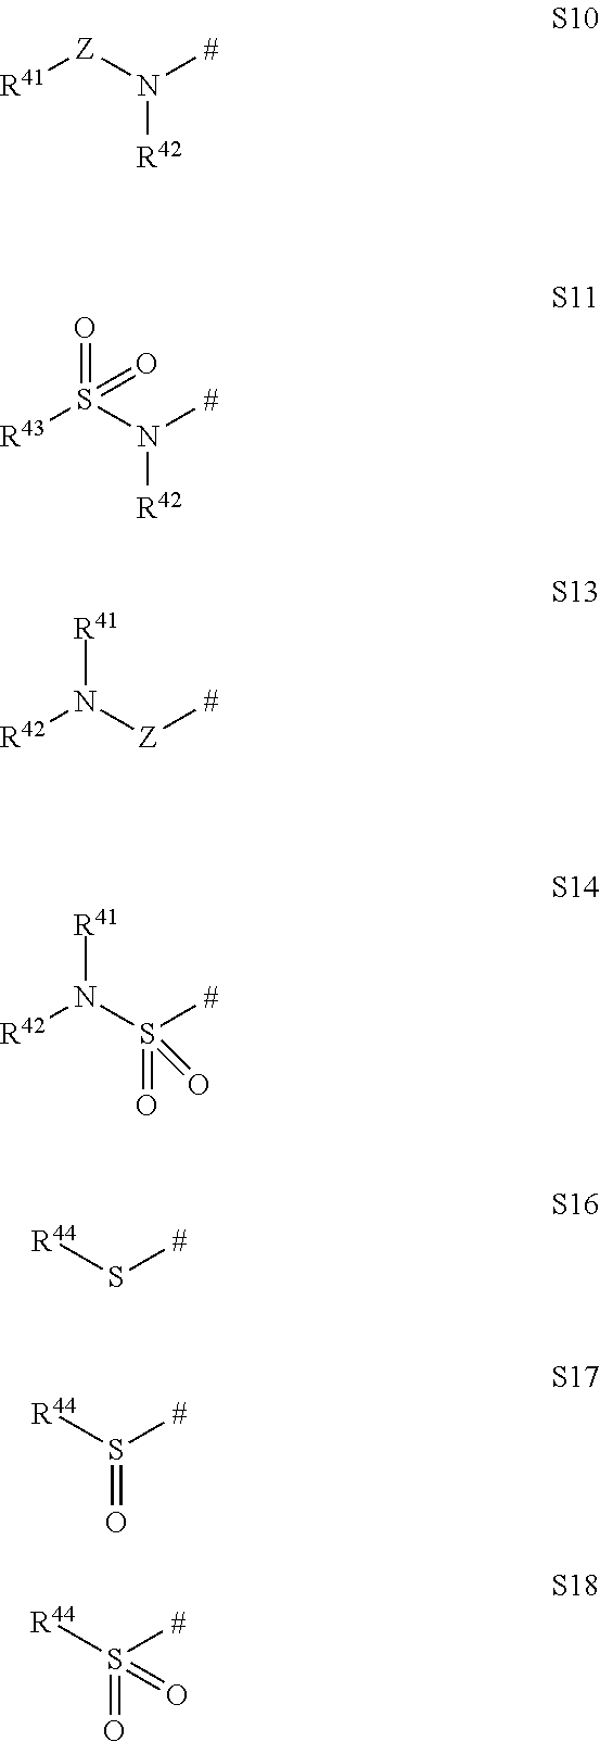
N([R42])([Z][R41])[#].S(=O)(=O)(N([#])[R42])[R43].N([R41])([Z][#])[R42].N([R41])(S(=O)([#])=O)[R42].S([R44])[#].S(=O)([#])[R44].S(=O)([#])([R44])=O
